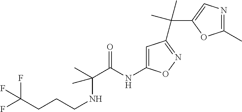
C(C)(C(=O)NC1=CC(C(C2=CN=C(C)O2)(C)C)=NO1)(NCCCC(F)(F)F)C
